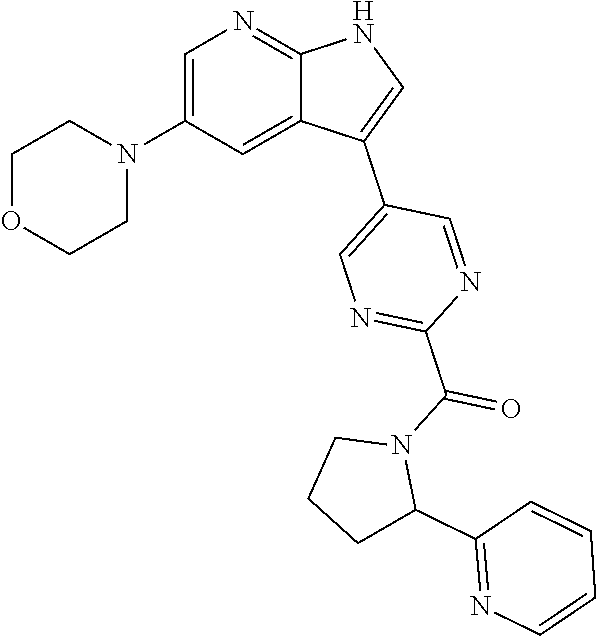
C1OCCN(C2=CN=C3C(=C2)C(C2=CN=C(C(=O)N4CCCC4C4=NC=CC=C4)N=C2)=CN3)C1
